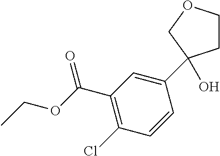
C1=CC(C2(O)CCOC2)=CC(C(OCC)=O)=C1Cl
